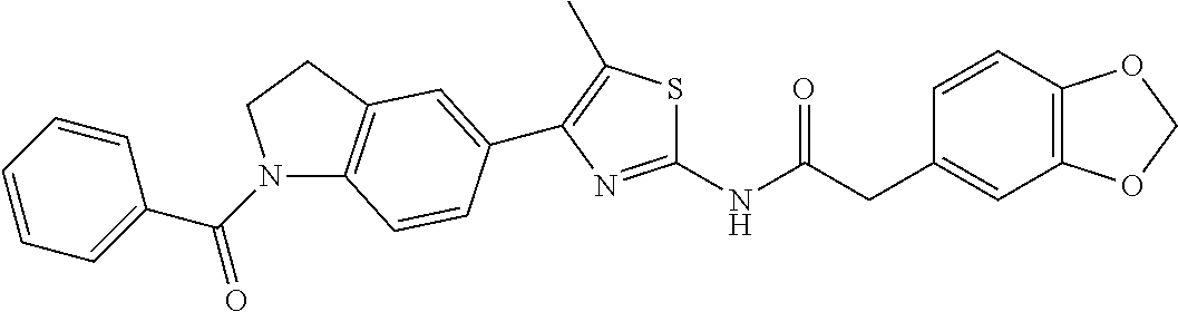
C1=CC2=C(C=C1CC(NC1=NC(C3=CC4=C(N(C(=O)C5=CC=CC=C5)CC4)C=C3)=C(C)S1)=O)OCO2
